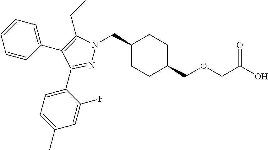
C1(CN2N=C(C3=CC=C(C)C=C3F)C(C3=CC=CC=C3)=C2CC)CCC(COCC(O)=O)CC1
